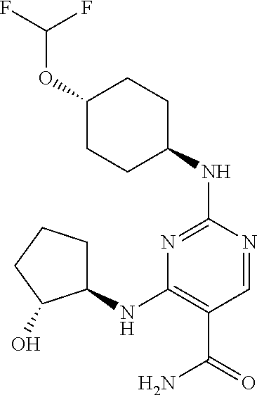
C1(OC(F)F)CCC(NC2=NC(NC3CCCC3O)=C(C(=O)N)C=N2)CC1
